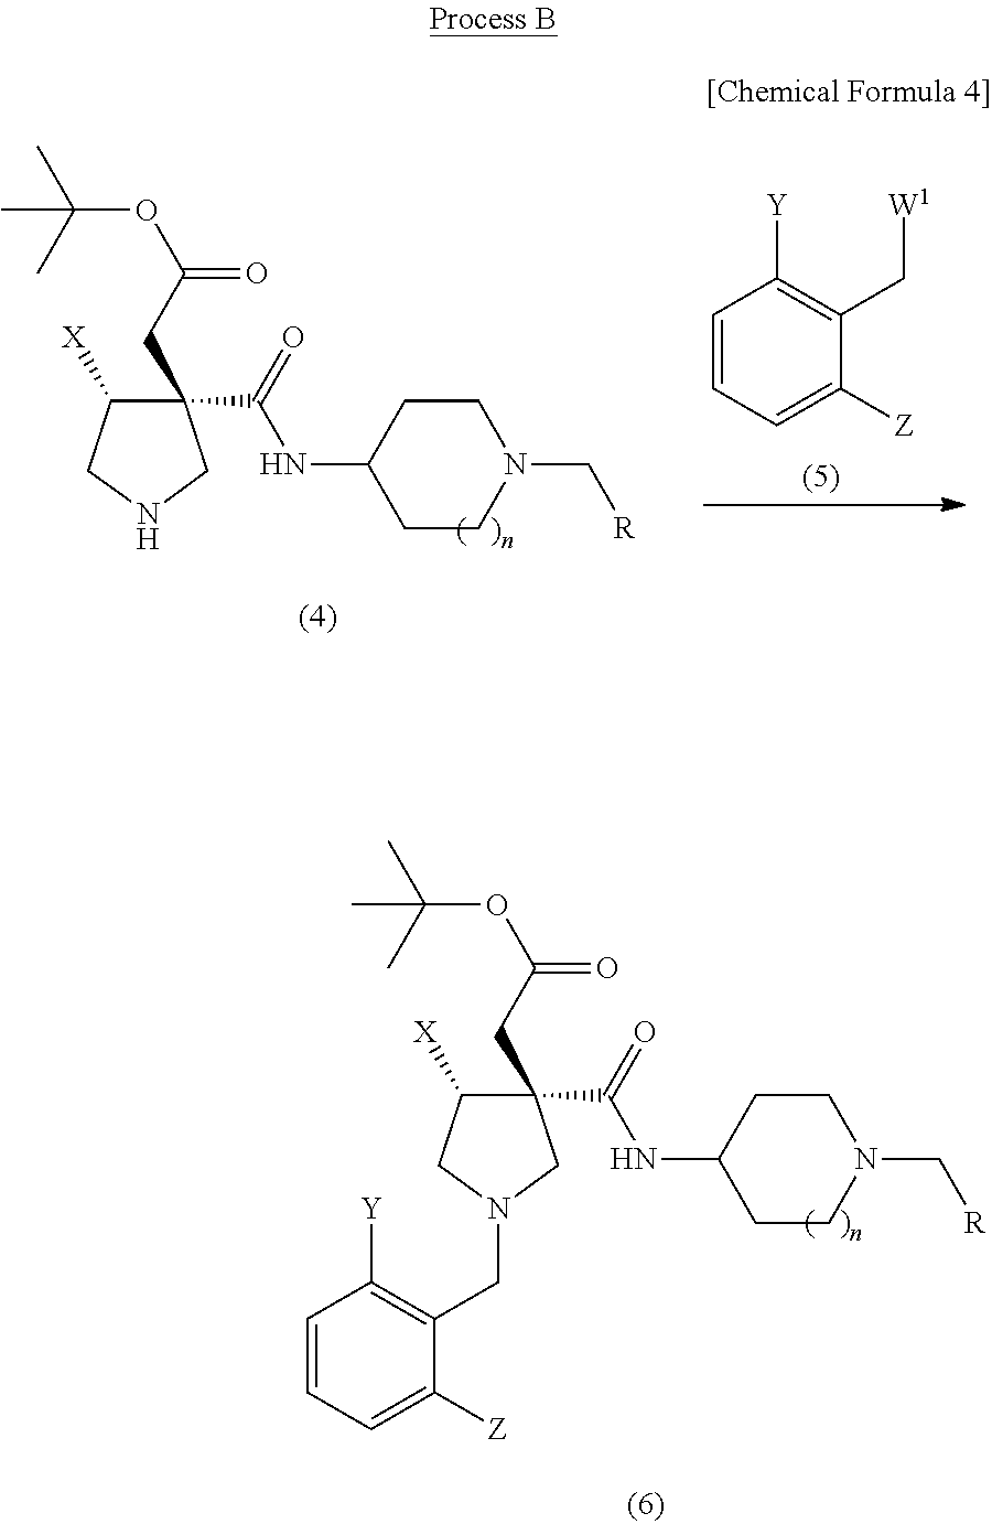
C1C(CC(OC(C)(C)C)=O)(C(=O)NC2CCN(C[R])CC2)C([X])CN1CC1=C([Y])C=CC=C1[Z].N1CC(CC(OC(C)(C)C)=O)(C(=O)NC2CCN(C[R])CC2)C([X])C1.C1=CC=C([Z])C(C[W1])=C1[Y]
